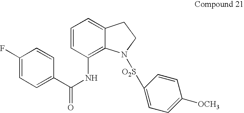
C1=CC(NC(=O)C2=CC=C(F)C=C2)=C2C(=C1)CCN2[O2S]C1=CC=C([OCH3])C=C1
